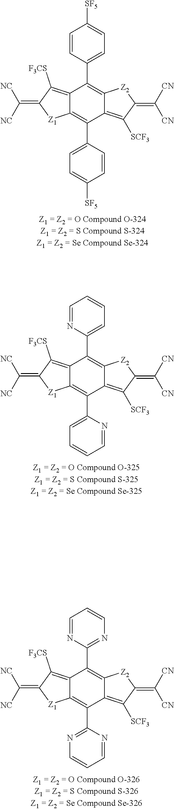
C1=CC(C2=C3C(=C([SCF3])C(=C([CN])[CN])[Z2]3)C(C3=CC=C([SF5])C=C3)=C3C2=C([F3CS])C(=C([NC])[NC])[Z1]3)=CC=C1[SF5].C1=NC(C2=C3C(=C([SCF3])C(=C([CN])[CN])[Z2]3)C(C3=CC=CC=N3)=C3C2=C([F3CS])C(=C([NC])[NC])[Z1]3)=CC=C1.C1=NC(C2=C3C(=C([SCF3])C(=C([CN])[CN])[Z2]3)C(C3=NC=CC=N3)=C3C2=C([F3CS])C(=C([NC])[NC])[Z1]3)=NC=C1
